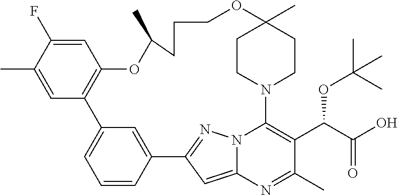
C12=CC=CC(=C1)C1=NN3C(=C1)N=C(C)C(C(C(O)=O)OC(C)(C)C)=C3N1CCC(C)(CC1)OCCCC(C)OC1=C2C=C(C)C(F)=C1
